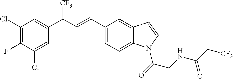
C1(Cl)=C(F)C(Cl)=CC(C(C=CC2=CC=C3C(=C2)C=CN3C(CNC(C[CF3])=O)=O)[CF3])=C1
